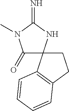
C1(=O)C2(NC(=N)N1C)C1=C(CC2)C=CC=C1
